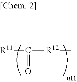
[R11]C([R12]C)=O
